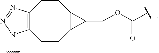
C12=C(CCC3C(CC1)C3COC(=O)C)N(C)N=N2
